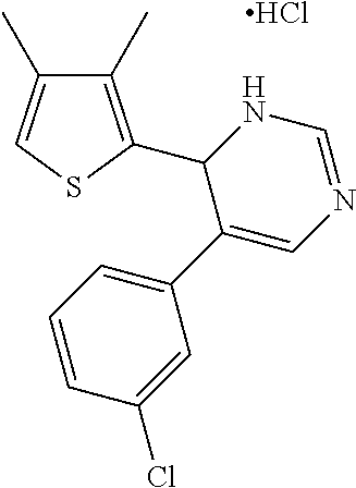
C1(C)=C(C2C(C3=CC=CC(Cl)=C3)=CN=CN2)SC=C1C.Cl
